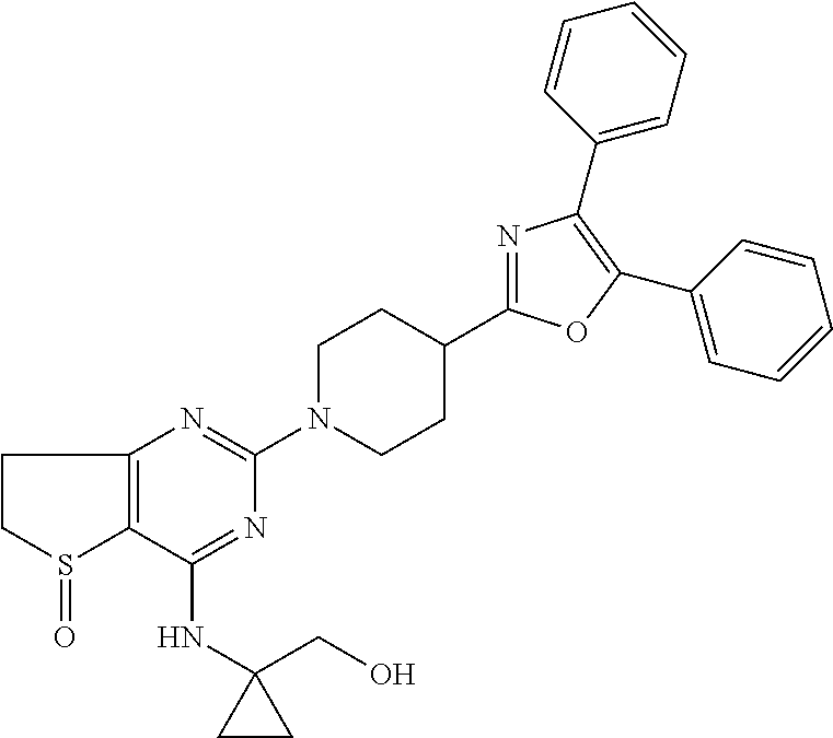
C1CS(=O)C2=C1N=C(N1CCC(C3=NC(C4=CC=CC=C4)=C(C4=CC=CC=C4)O3)CC1)N=C2NC1(CO)CC1
